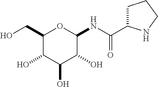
C1(CO)C(O)C(O)C(O)C(NC(C2CCCN2)=O)O1
